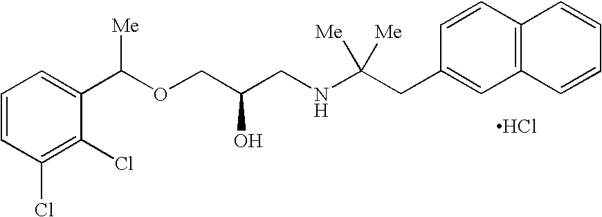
Cl.C1=CC(Cl)=C(Cl)C(C(OCC(CNC(CC2=CC3=C(C=C2)C=CC=C3)([Me])[Me])O)[Me])=C1
